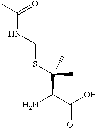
NC(C(O)=O)C(C)(SCNC(C)=O)C
